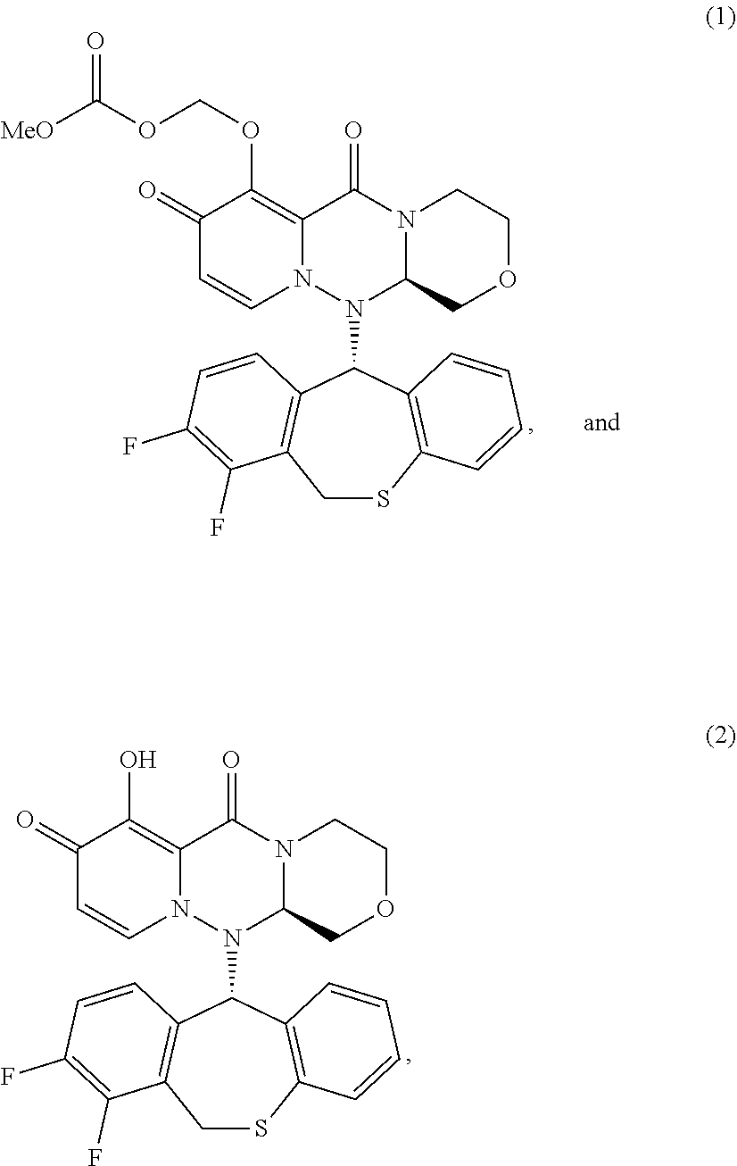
C1(=O)C=CN2C(=C1OCOC([MeO])=O)C(=O)N1C(N2C2C3=C(CSC4=C2C=CC=C4)C(F)=C(F)C=C3)COCC1.C1(=O)C=CN2C(=C1O)C(=O)N1C(N2C2C3=C(CSC4=C2C=CC=C4)C(F)=C(F)C=C3)COCC1
